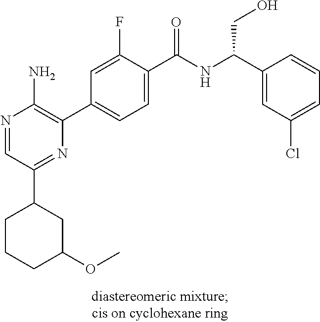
N1=CC(C2CC(OC)CCC2)=NC(C2=CC=C(C(NC(C3=CC(Cl)=CC=C3)CO)=O)C(F)=C2)=C1N
